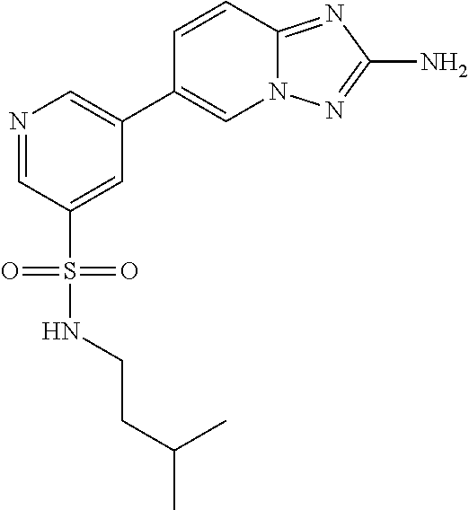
N1=CC(S(=O)(=O)NCCC(C)C)=CC(C2=CN3C(=NC(N)=N3)C=C2)=C1
